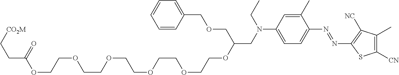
C1(C)=CC(N(CC(OCCOCCOCCOCCOCCOC(CC[CO2M])=O)COCC2=CC=CC=C2)CC)=CC=C1N=NC1=C([NC])C(C)=C([CN])S1
